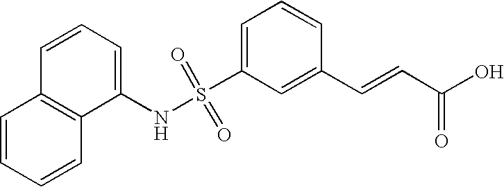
C1=C(S(NC2=CC=CC3=C2C=CC=C3)(=O)=O)C=C(C=CC(O)=O)C=C1
